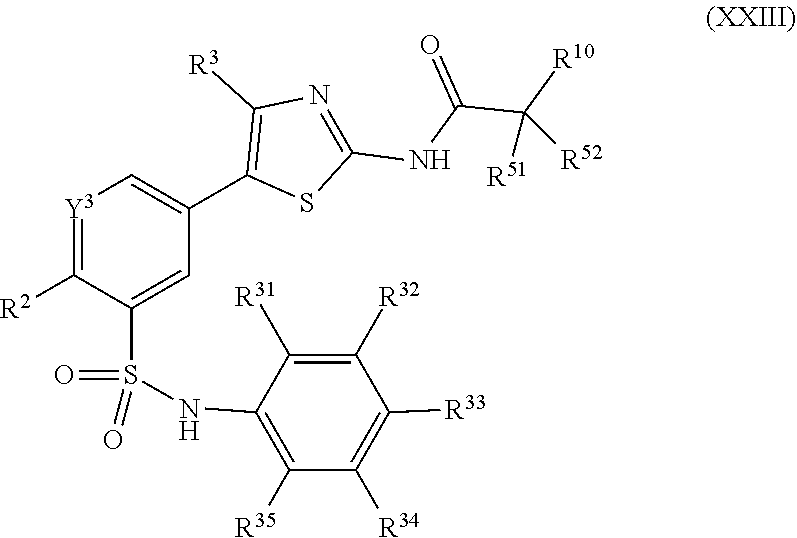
[Y3]1=C([R2])C(S(=O)(=O)NC2=C([R35])C([R34])=C([R33])C([R32])=C2[R31])=CC(C2=C([R3])N=C(NC(=O)C([R10])([R51])[R52])S2)=C1
